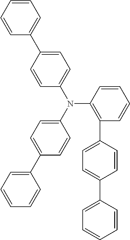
N(C1=C(C2=CC=C(C3=CC=CC=C3)C=C2)C=CC=C1)(C1=CC=C(C2=CC=CC=C2)C=C1)C1=CC=C(C2=CC=CC=C2)C=C1
